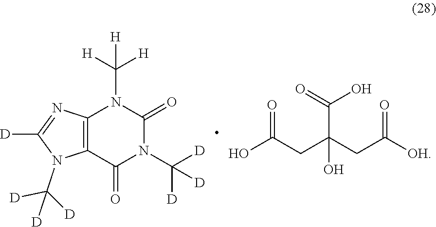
[H]C([H])([H])N1C(=O)N(C([D])([D])[D])C(=O)C2=C1N=C([D])N2C([D])([D])[D].C(C(O)(C(=O)O)CC(=O)[OH])C(O)=O
